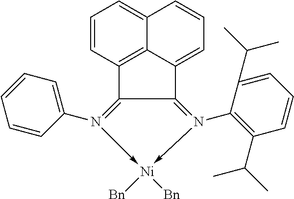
C1=CC2=C3C(=C1)C=CC=C3C1=N(C3=C(C(C)C)C=CC=C3C(C)C)->[Ni]([Bn])([Bn])-N(C3=CC=CC=C3)=C21
